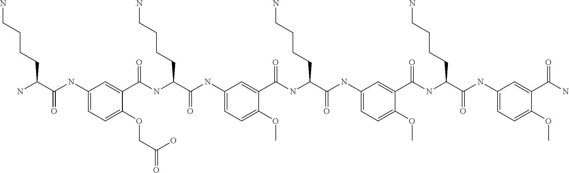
C1(NC(C(N)CCCCN)=O)=CC=C(OCC(=O)O)C(C(NC(C(NC2=CC=C(OC)C(C(NC(C(NC3=CC=C(OC)C(C(NC(C(NC4=CC=C(OC)C(C(N)=O)=C4)=O)CCCCN)=O)=C3)=O)CCCCN)=O)=C2)=O)CCCCN)=O)=C1
